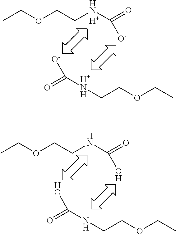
CCOCCNC(=O)[O-].O=C(NCCOCC)[O-].[H].[H].CCOCCNC(=O)O.O=C(NCCOCC)[HO]
